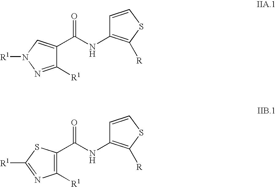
[R1]N1N=C([R1])C(C(NC2=C([R])SC=C2)=O)=C1.[R1]C1=NC([R1])=C(C(NC2=C([R])SC=C2)=O)S1
